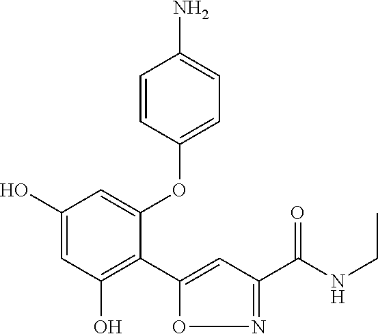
C1(O)=CC(O)=C(C2=CC(C(NCC)=O)=NO2)C(OC2=CC=C(N)C=C2)=C1
